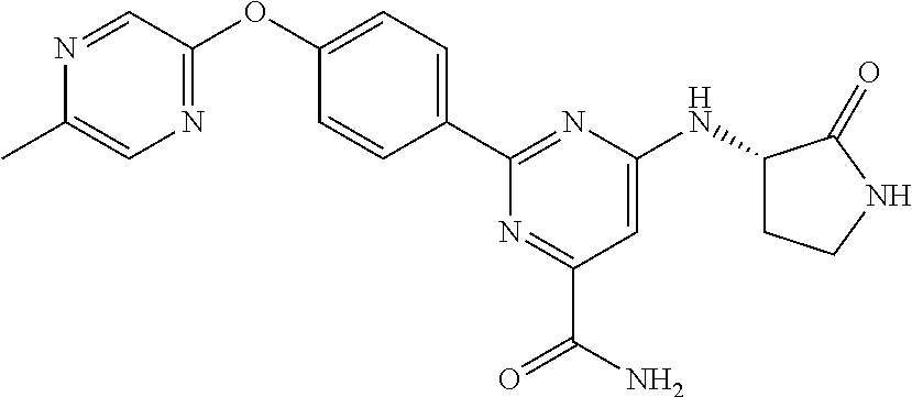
C1(C2=CC=C(OC3=NC=C(C)N=C3)C=C2)=NC(NC2CCNC2=O)=CC(C(N)=O)=N1
